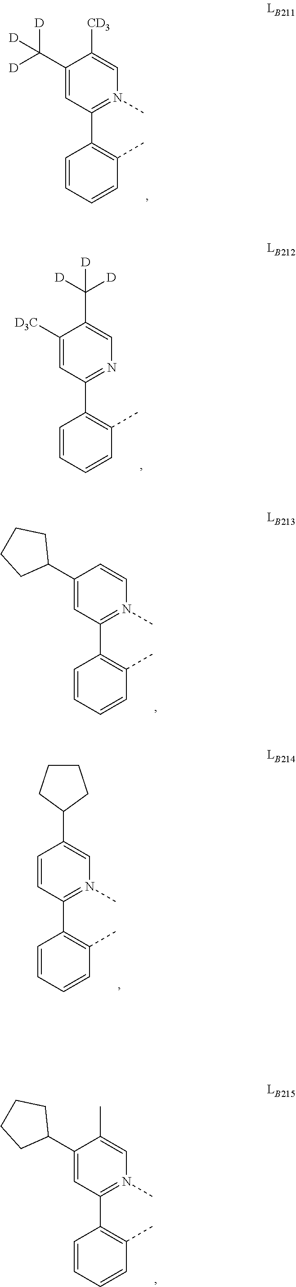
C1(C([D])([D])[D])=CC(C2=C(C)C=CC=C2)=N(C)C=C1[CD3].C1([D3C])=CC(C2=C(C)C=CC=C2)=NC=C1C([D])([D])[D].C1(C2CCCC2)=CC(C2=C(C)C=CC=C2)=N(C)C=C1.C1=CC(C2=C(C)C=CC=C2)=N(C)C=C1C1CCCC1.C1(C2CCCC2)=CC(C2=C(C)C=CC=C2)=N(C)C=C1C
